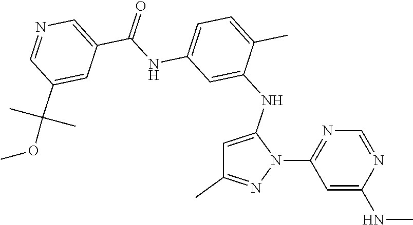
C1=C(NC2=CC(NC(C3=CN=CC(C(C)(C)OC)=C3)=O)=CC=C2C)N(C2=NC=NC(NC)=C2)N=C1C
